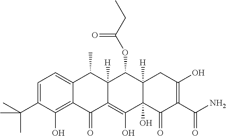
C1=C(C(C)(C)C)C(O)=C2C(=C1)C(C)C1([H])C(=C(O)C3(O)C([H])(C1OC(CC)=O)CC(O)=C(C(N)=O)C3=O)C2=O
